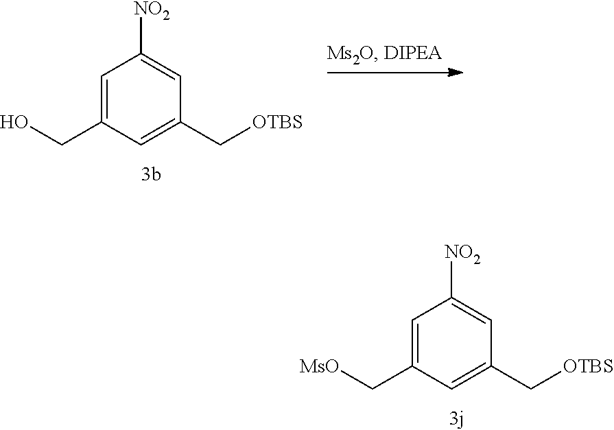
C1=C(CO)C=C(C[OTBS])C=C1[NO2].C1=C(C[MsO])C=C(C[OTBS])C=C1[NO2]
